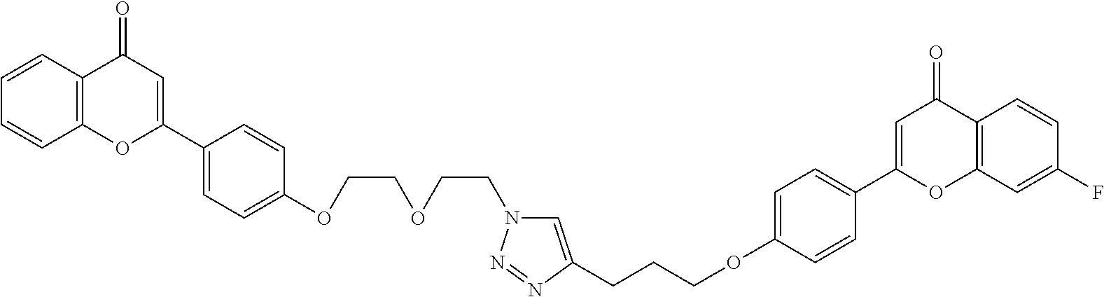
C12=C(C=CC=C1)C(=O)C=C(C1=CC=C(OCCOCCN3C=C(CCCOC4=CC=C(C5=CC(=O)C6=C(O5)C=C(F)C=C6)C=C4)N=N3)C=C1)O2
